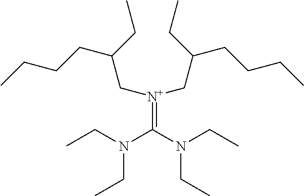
CCCCC(C[N+](CC(CCCC)CC)=C(N(CC)CC)N(CC)CC)CC
